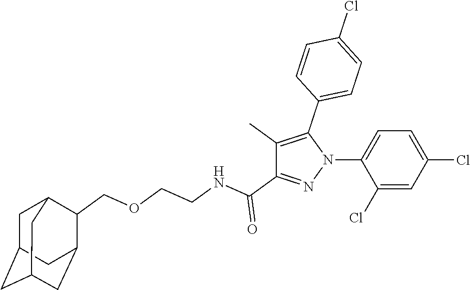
C1(Cl)=CC(Cl)=CC=C1N1N=C(C(NCCOCC2C3CC4CC(CC2C4)C3)=O)C(C)=C1C1=CC=C(Cl)C=C1
